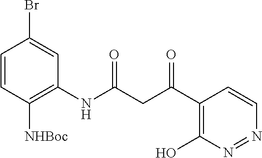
C1=CC([NHBoc])=C(NC(CC(C2=C(O)N=NC=C2)=O)=O)C=C1Br
